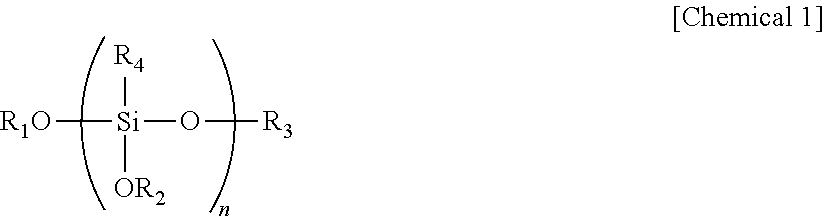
[OR2][Si]([R4])(O[R3])[R1O]
